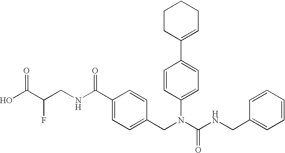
OC(C(CNC(C1=CC=C(CN(C(NCC2=CC=CC=C2)=O)C2=CC=C(C3=CCCCC3)C=C2)C=C1)=O)F)=O
